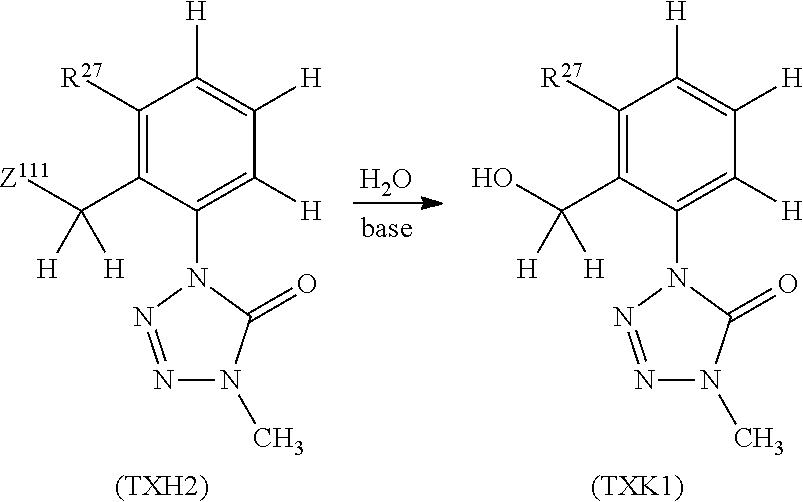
O.C1([R27])=C(C([Z111])([H])[H])C(N2C(=O)N(C)N=N2)=C([H])C([H])=C1[H].[(TXH2)].C1([R27])=C(C(O)([H])[H])C(N2C(=O)N(C)N=N2)=C([H])C([H])=C1[H].[(TXK1)]
